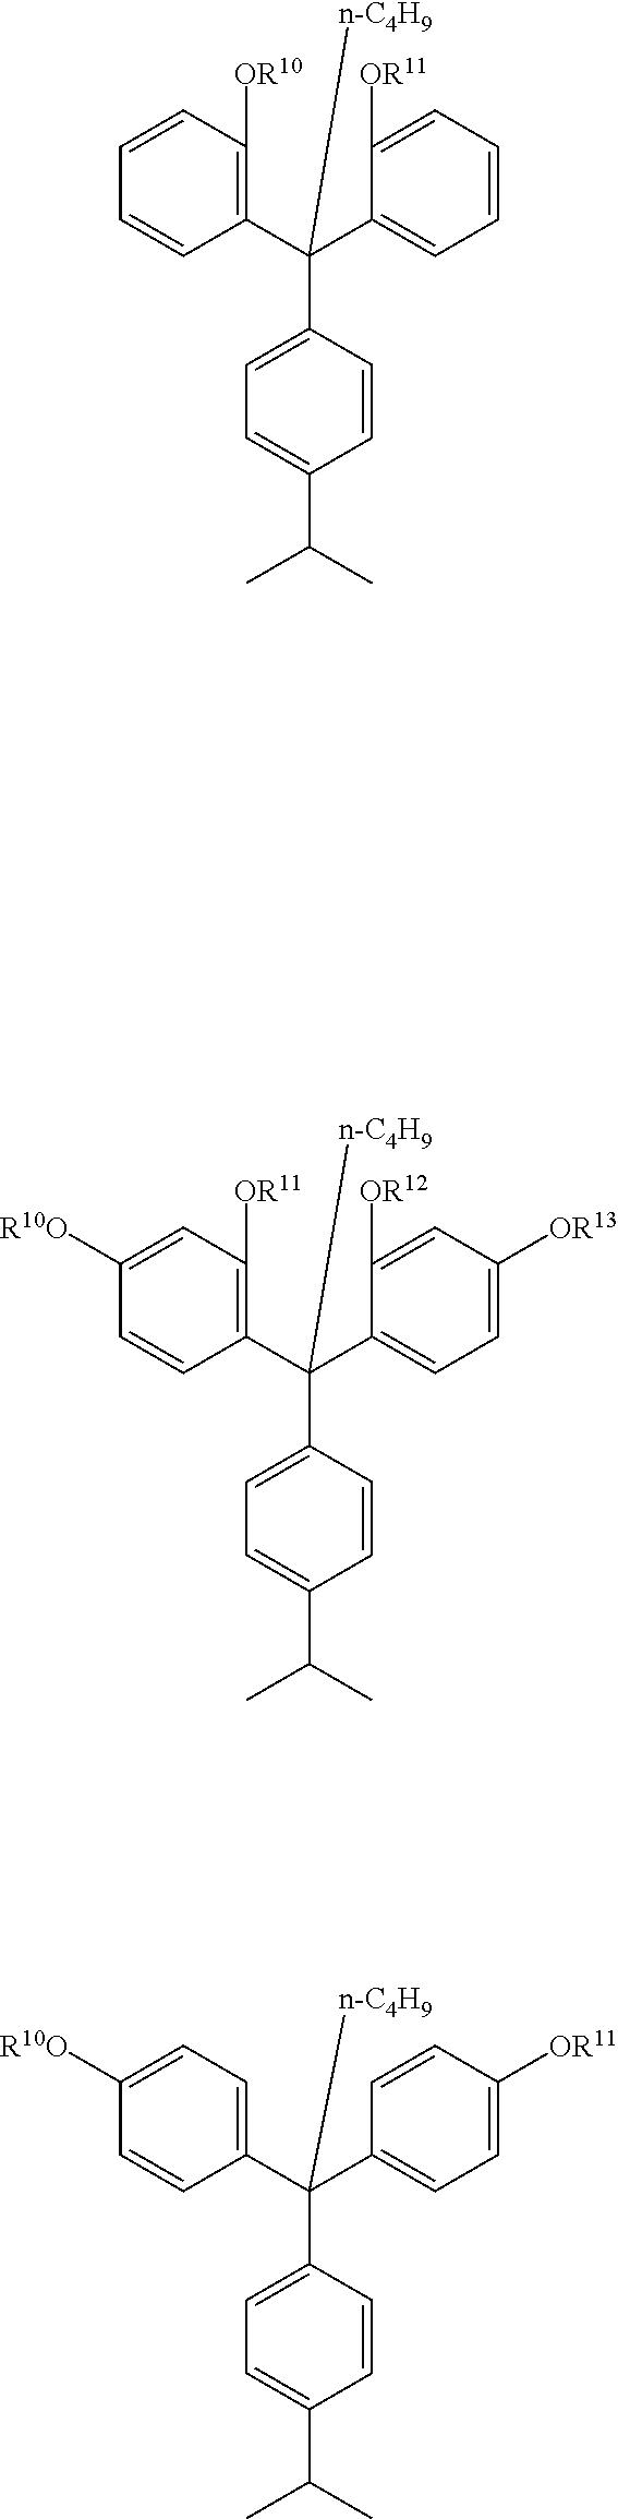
C1(C(C2=C([OR10])C=CC=C2)([n-C4H9])C2=CC=C(C(C)C)C=C2)=CC=CC=C1[OR11].C1=C(C(C2=C([OR11])C=C([R10O])C=C2)([n-C4H9])C2=CC=C(C(C)C)C=C2)C([OR12])=CC([OR13])=C1.C1(C(C2=CC=C([R10O])C=C2)([n-C4H9])C2=CC=C(C(C)C)C=C2)=CC=C([OR11])C=C1
